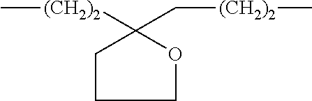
C1([(CH2)2]C)(C[(CH2)2]C)CCCO1
